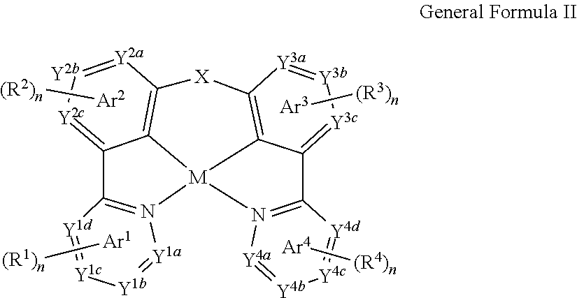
[Ar1][(R1)n].[Ar2][(R2)n].[Ar4][(R4)n].[Y1b]1=[Y1a]N2=C([Y1d]=[Y1c]1)C1=[Y2c][Y2b]=[Y2a]C3=C1[M]21N2=C(C4=[Y3c][Y3b]=[Y3a]C(=C14)[X]3)[Y4d]=[Y4c][Y4b]=[Y4a]2.[Ar3][(R3)n]
